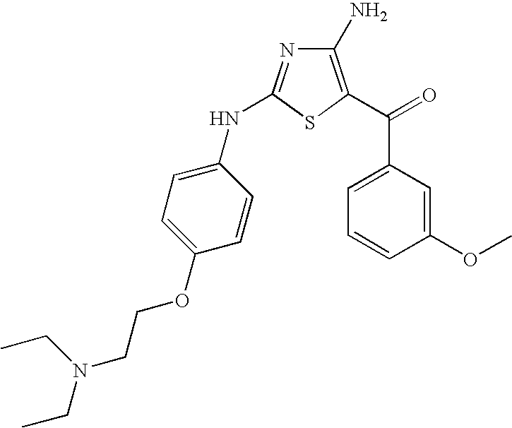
C1(N)=C(C(=O)C2=CC=CC(OC)=C2)SC(NC2=CC=C(OCCN(CC)CC)C=C2)=N1
